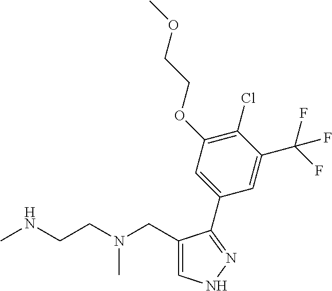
C1(CN(CCNC)C)=CNN=C1C1=CC(OCCOC)=C(Cl)C(C(F)(F)F)=C1
